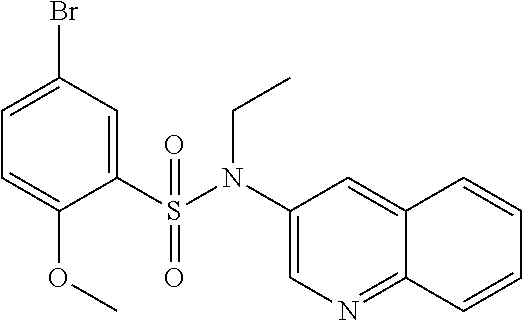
C1=C(Br)C=C(S(N(C2=CN=C3C(=C2)C=CC=C3)CC)(=O)=O)C(OC)=C1
